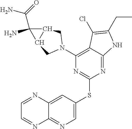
C1(N2CC3C(C3(C(=O)N)N)C2)=C2C(=NC(SC3=CN=C4C(=C3)N=CC=N4)=N1)NC(CC)=C2Cl
